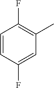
C1=CC(F)=CC(C)=C1F
